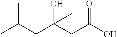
C(C(CC(O)=O)(C)O)C(C)C
